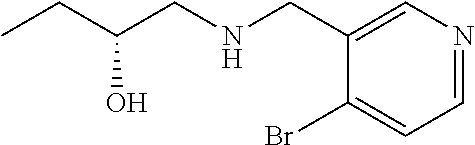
C1=NC=C(CNCC(CC)O)C(Br)=C1
